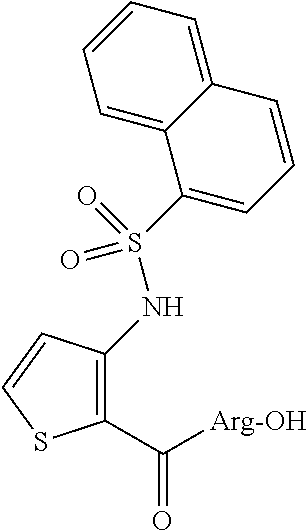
C1(C([Arg-OH])=O)=C(NS(C2=CC=CC3=CC=CC=C23)(=O)=O)C=CS1
